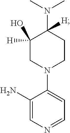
C1(N(C)C)([H])CCN(C2=CC=NC=C2N)CC1([H])O
